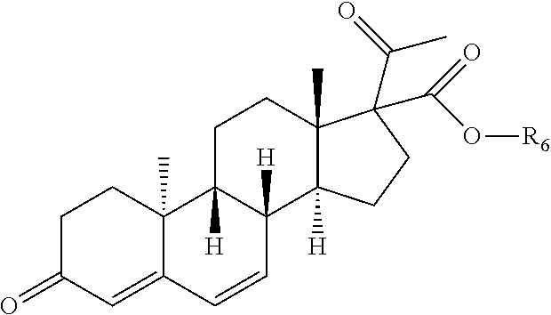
C1C(=O)C=C2C(C)(C1)C1([H])C([H])(C=C2)C2([H])C(C)(CC1)C(C(C)=O)(C(O[R6])=O)CC2
